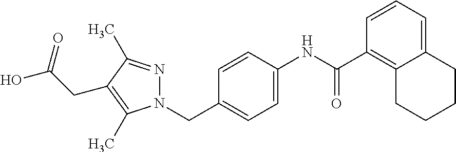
N1(CC2=CC=C(NC(C3=C4C(=CC=C3)CCCC4)=O)C=C2)N=C(C)C(CC(O)=O)=C1C
